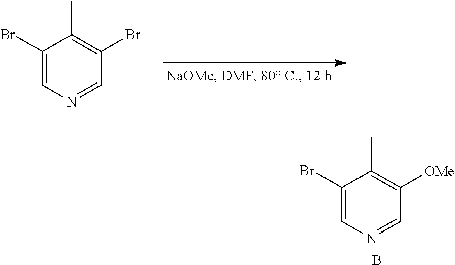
C1(Br)=CN=CC(Br)=C1C.C1(Br)=CN=CC([OMe])=C1C.B
